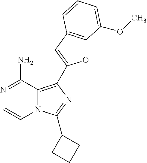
N12C(=C(C3=CC4=C(O3)C(OC)=CC=C4)N=C1C1CCC1)C(N)=NC=C2
